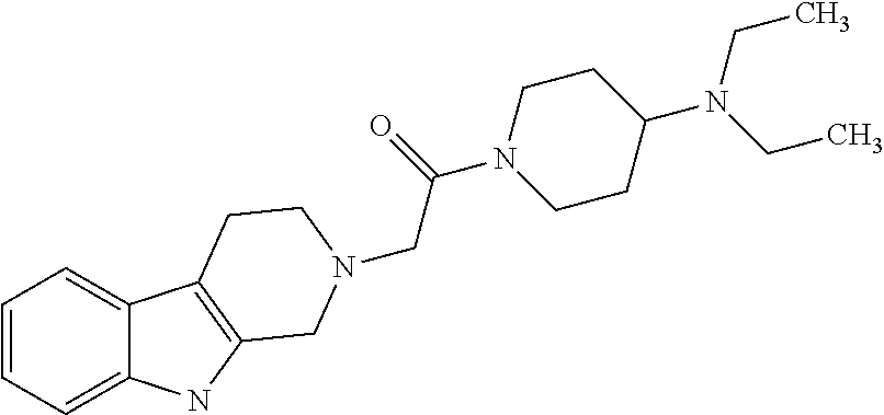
C1=CC=C2C(=C1)C1=C(N2)CN(CC(=O)N2CCC(N(CC)CC)CC2)CC1
